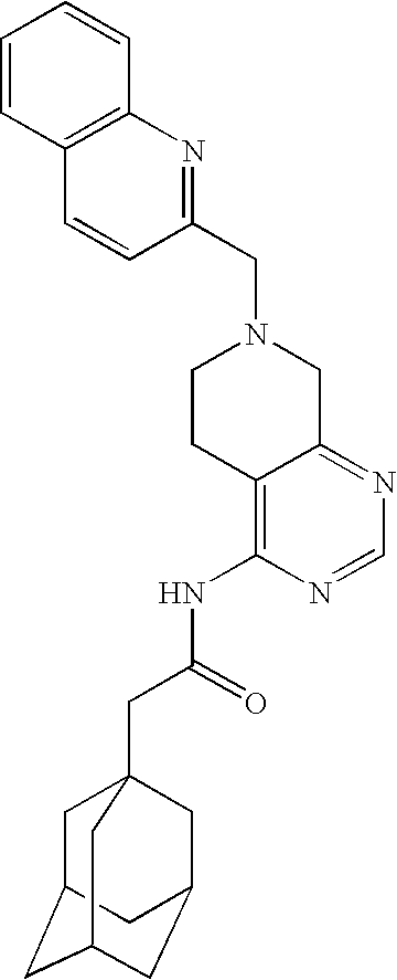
C1(CN2CCC3=C(NC(CC45CC6CC(CC(C4)C6)C5)=O)N=CN=C3C2)=NC2=C(C=C1)C=CC=C2
